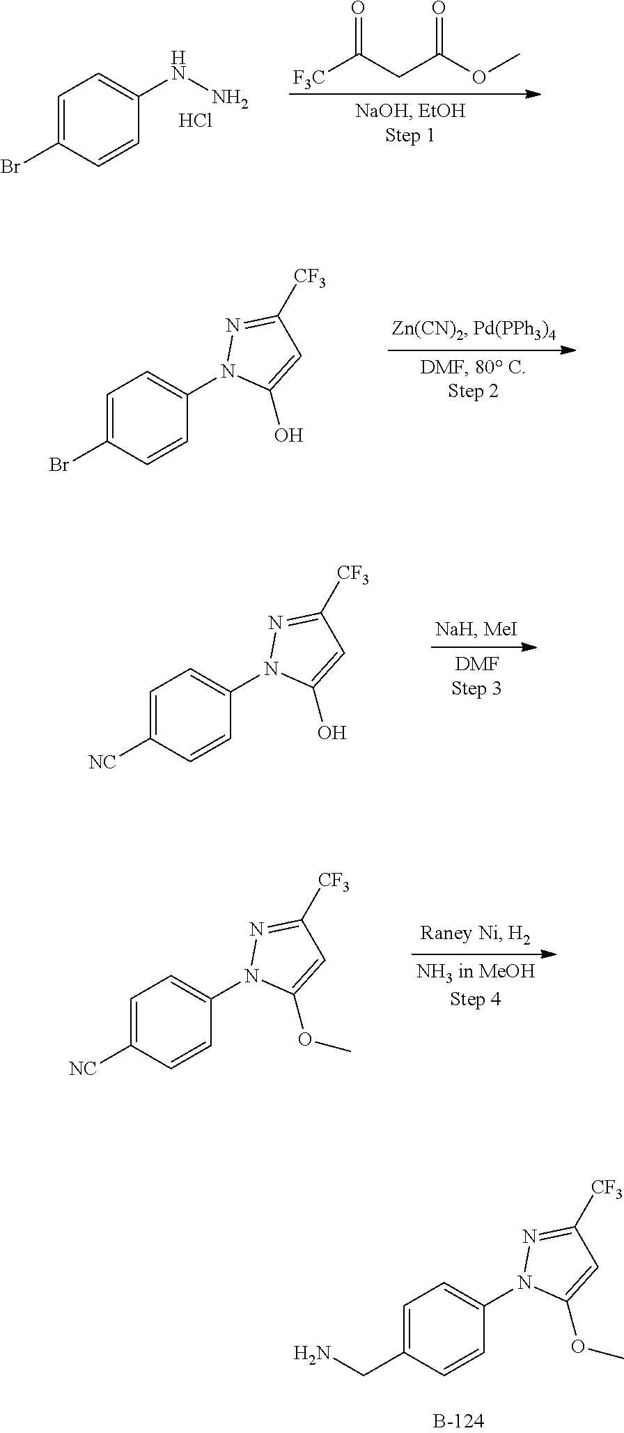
[F3C]C(CC(OC)=O)=O.C1=C(Br)C=CC(NN)=C1.Cl.C1=C(Br)C=CC(N2C(O)=CC([CF3])=N2)=C1.C1=C([NC])C=CC(N2C(O)=CC([CF3])=N2)=C1.C1=C([NC])C=CC(N2C(OC)=CC([CF3])=N2)=C1.C1=C(CN)C=CC(N2C(OC)=CC([CF3])=N2)=C1
